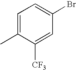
C1=C(C)C([CF3])=CC(Br)=C1
